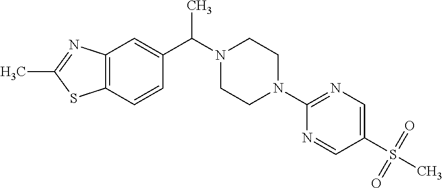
C12=C(C=CC(C(C)N3CCN(C4=NC=C(S(C)(=O)=O)C=N4)CC3)=C1)SC(C)=N2
